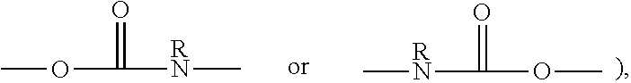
COC(=O)[RN]C.C[RN]C(=O)OC
